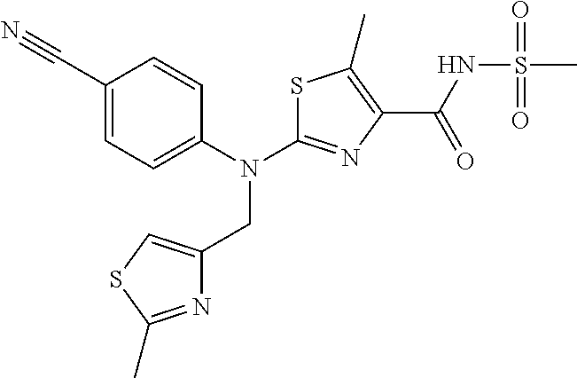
C1(C#N)=CC=C(N(CC2=CSC(C)=N2)C2=NC(C(=O)NS(C)(=O)=O)=C(C)S2)C=C1
